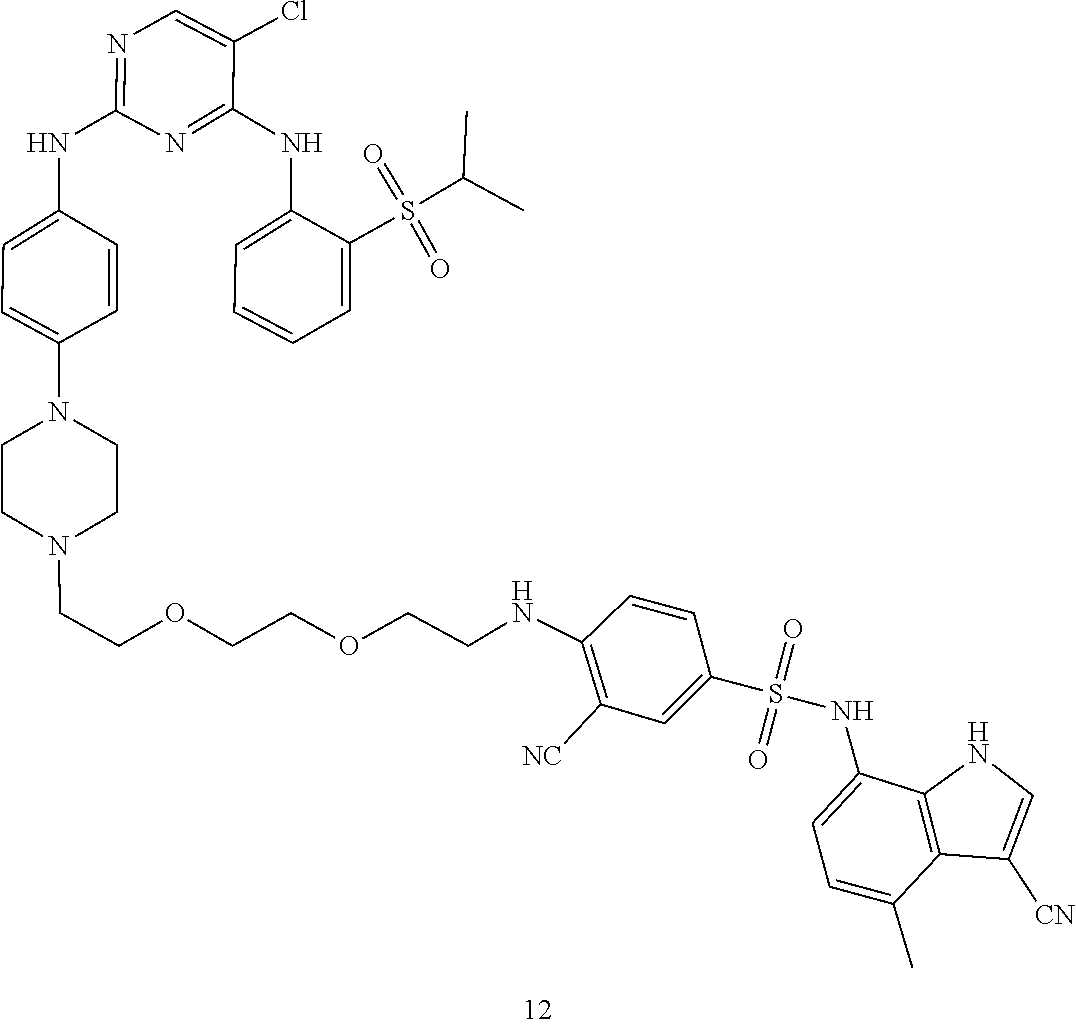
C1=C(NC2=NC=C(Cl)C(NC3=CC=CC=C3S(=O)(=O)C(C)C)=N2)C=CC(N2CCN(CCOCCOCCNC3=C([NC])C=C(S(=O)(=O)NC4=CC=C(C)C5=C4NC=C5[CN])C=C3)CC2)=C1
